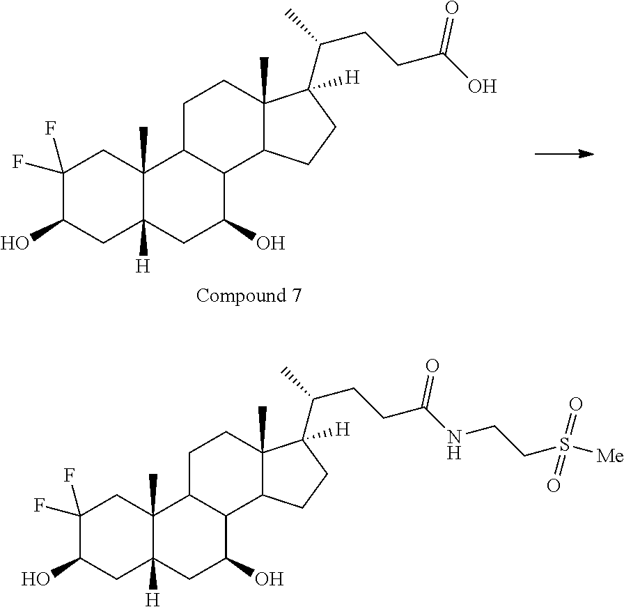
C1C2([H])C(C)(CC(F)(F)C1O)C1CCC3(C)C(C(CCC(=O)O)C)([H])CCC3C1C(O)C2.C1C2([H])C(C)(CC(F)(F)C1O)C1CCC3(C)C(C(CCC(=O)NCCS([Me])(=O)=O)C)([H])CCC3C1C(O)C2
